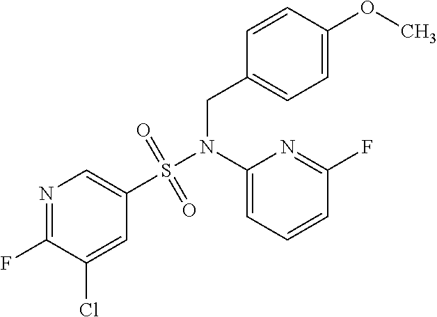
N1=C(F)C(Cl)=CC(S(N(C2=CC=CC(F)=N2)CC2=CC=C(OC)C=C2)(=O)=O)=C1
